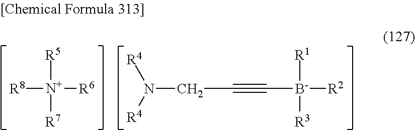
[R8][N+]([R5])([R7])[R6].C(#C[B-]([R1])([R3])[R2])CN([R4])[R4]
